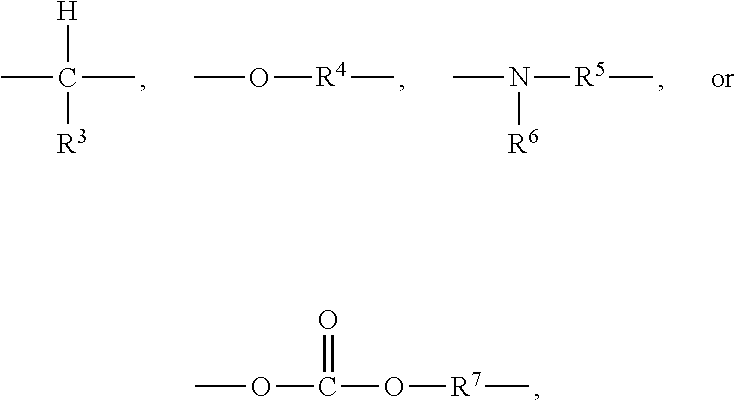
CC(C)([H])[R3].CO[R4]C.CN([R6])[R5]C.O(C(O[R7]C)=O)C
